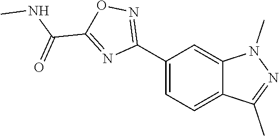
C12=CC=C(C3=NOC(C(NC)=O)=N3)C=C1N(C)N=C2C
